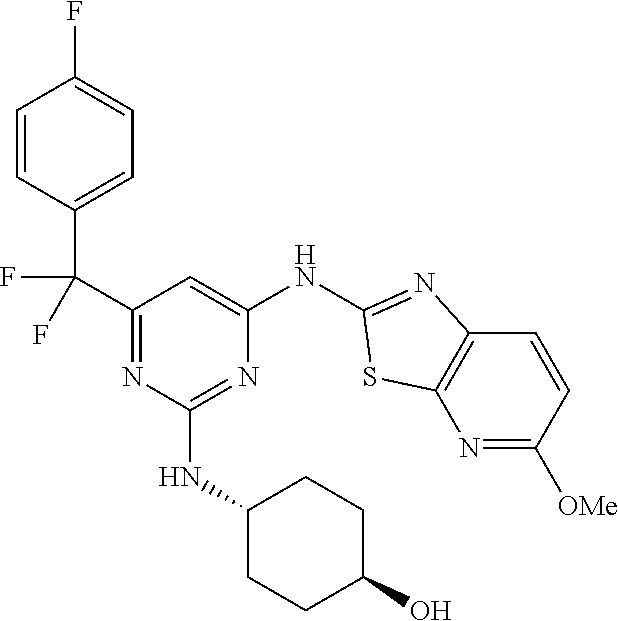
C1=CC(C(C2=NC(NC3CCC(O)CC3)=NC(NC3=NC4=C(N=C([OMe])C=C4)S3)=C2)(F)F)=CC=C1F
